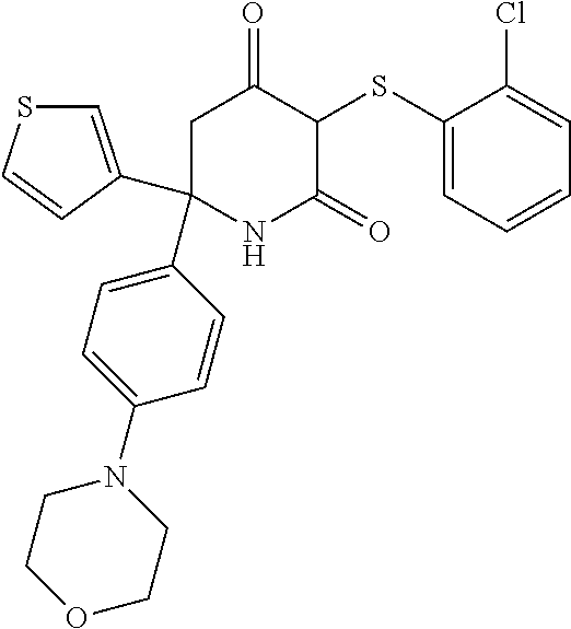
C1(SC2C(=O)CC(C3=CC=C(N4CCOCC4)C=C3)(C3=CSC=C3)NC2=O)=CC=CC=C1Cl
